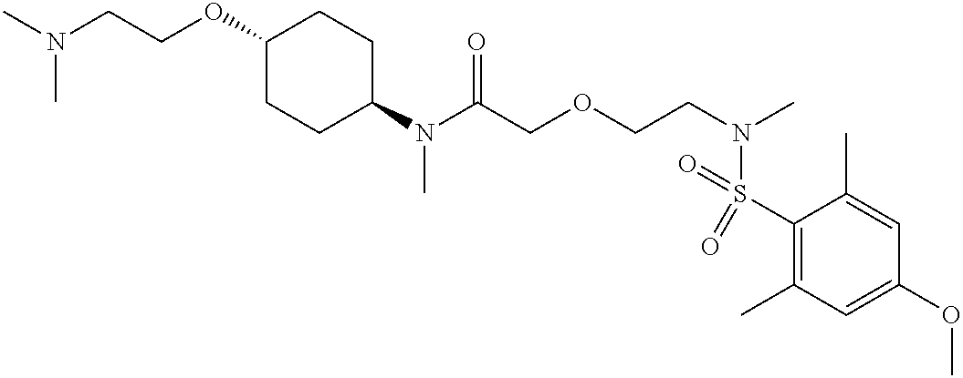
C1(N(C(COCCN(C)S(C2=C(C)C=C(OC)C=C2C)(=O)=O)=O)C)CCC(OCCN(C)C)CC1
